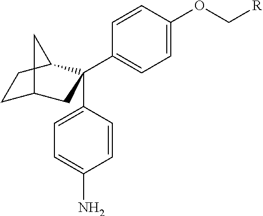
C1C2CC(C3=CC=C(OC[R])C=C3)(C3=CC=C(N)C=C3)C(C1)C2
